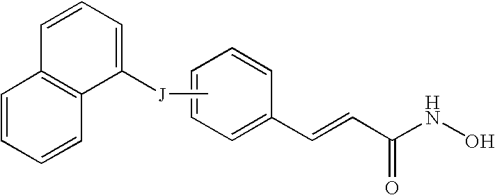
C1=C(C=CC(NO)=O)C=CC=C1.C[J]C1=CC=CC2=C1C=CC=C2
